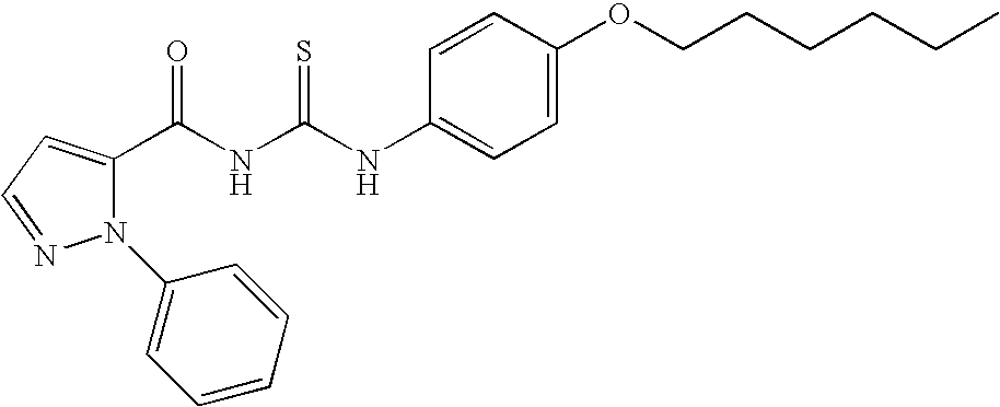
N(C(NC(=O)C1=CC=NN1C1=CC=CC=C1)=S)C1=CC=C(OCCCCCC)C=C1
